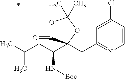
C(C1=NC=CC(Cl)=C1)C1(C(CC(C)C)N[Boc])C(=O)OC(C)(C)O1
